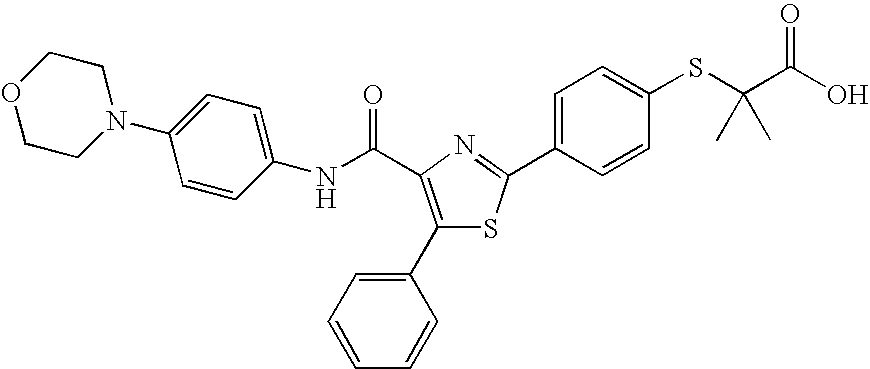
C1(NC(=O)C2=C(C3=CC=CC=C3)SC(C3=CC=C(SC(C(O)=O)(C)C)C=C3)=N2)=CC=C(N2CCOCC2)C=C1
